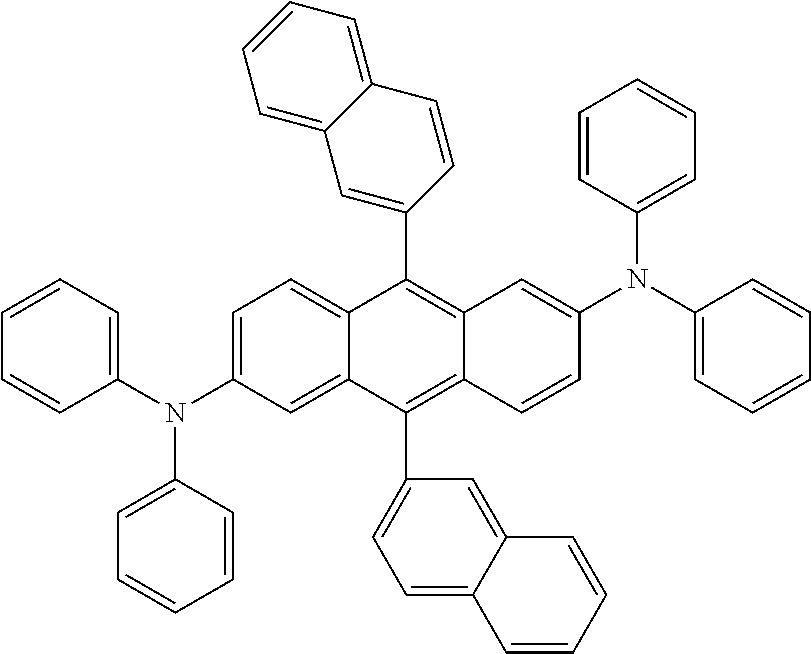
C1=CC=C(N(C2=CC=CC=C2)C2=CC=C3C(=C2)C(C2=CC=C4C(=C2)C=CC=C4)=C2C(=C3C3=CC4=CC=CC=C4C=C3)C=C(N(C3=CC=CC=C3)C3=CC=CC=C3)C=C2)C=C1
